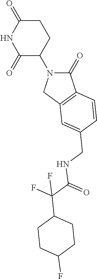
C1(=O)N(C2CCC(=O)NC2=O)CC2=C1C=CC(CNC(=O)C(F)(F)C1CCC(F)CC1)=C2
